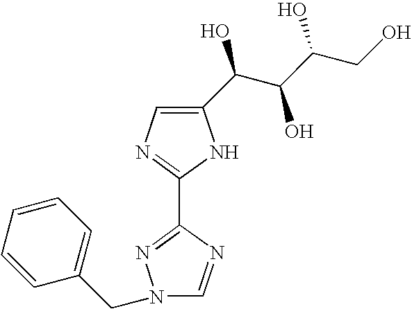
C1(C(C(O)C(O)CO)O)=CN=C(C2=NN(CC3=CC=CC=C3)C=N2)N1
